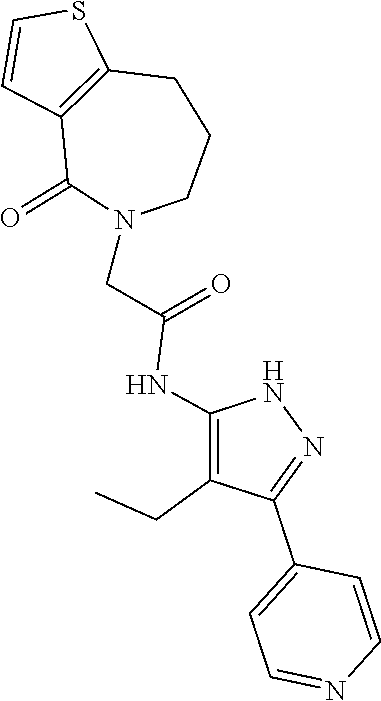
N1C(NC(CN2C(=O)C3=C(CCC2)SC=C3)=O)=C(CC)C(C2=CC=NC=C2)=N1
